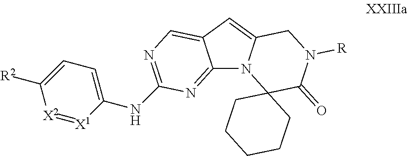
C12=NC(NC3=CC=C([R2])[X2]=[X1]3)=NC=C1C=C1N2C2(C(=O)N([R])C1)CCCCC2
